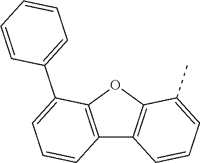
C12=C(OC3=C1C=CC=C3C)C(C1=CC=CC=C1)=CC=C2
